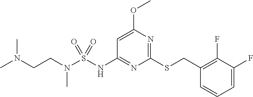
C1(SCC2=C(F)C(F)=CC=C2)=NC(OC)=CC(NS(N(CCN(C)C)C)(=O)=O)=N1
